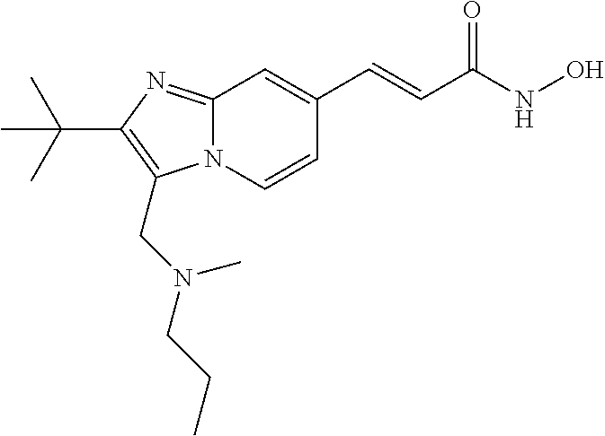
N12C(=NC(C(C)(C)C)=C1CN(CCC)C)C=C(C=CC(NO)=O)C=C2
